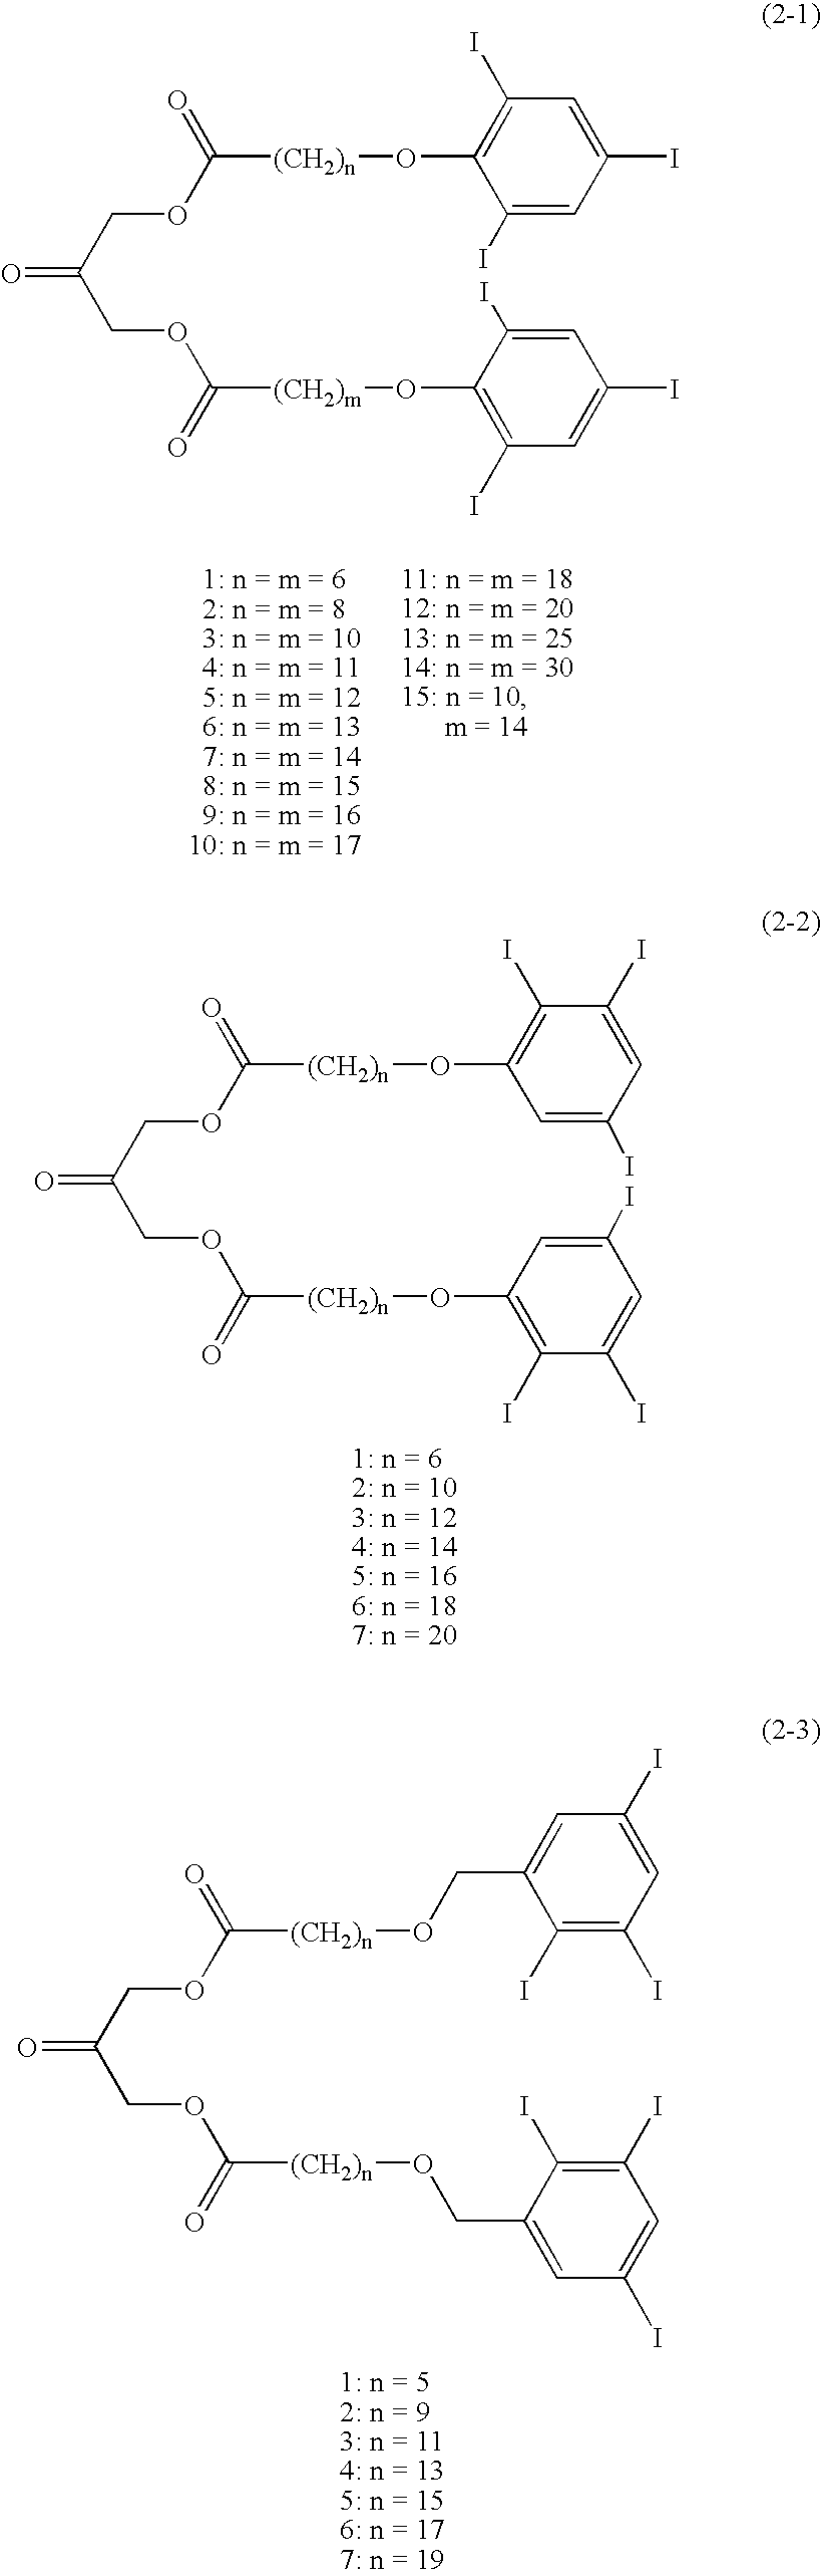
O=C(COC([(CH2)n]OC1=C(I)C=C(I)C=C1I)=O)COC(=O)[(CH2)m]OC1=C(I)C=C(I)C=C1I.O=C(COC([(CH2)n]OC1=C(I)C(I)=CC(I)=C1)=O)COC(=O)[(CH2)n]OC1=C(I)C(I)=CC(I)=C1.O=C(COC([(CH2)n]OCC1=CC(I)=CC(I)=C1I)=O)COC(=O)[(CH2)n]OCC1=CC(I)=CC(I)=C1I
